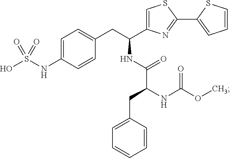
C1=C(NS(O)(=O)=O)C=CC(CC(C2=CSC(C3=CC=CS3)=N2)NC(C(NC(OC)=O)CC2=CC=CC=C2)=O)=C1
